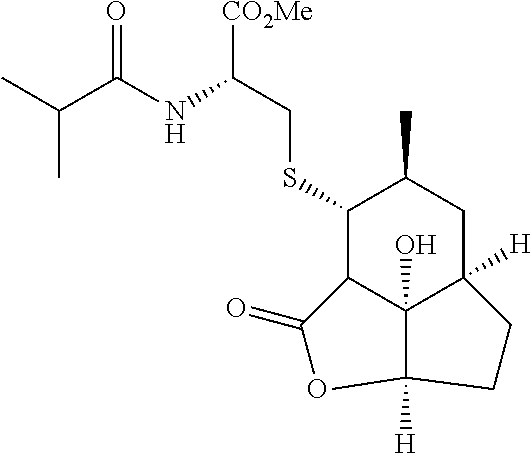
C1(SCC([CO2Me])NC(C(C)C)=O)C2C3(O)C([H])(CC1C)CCC3([H])OC2=O
